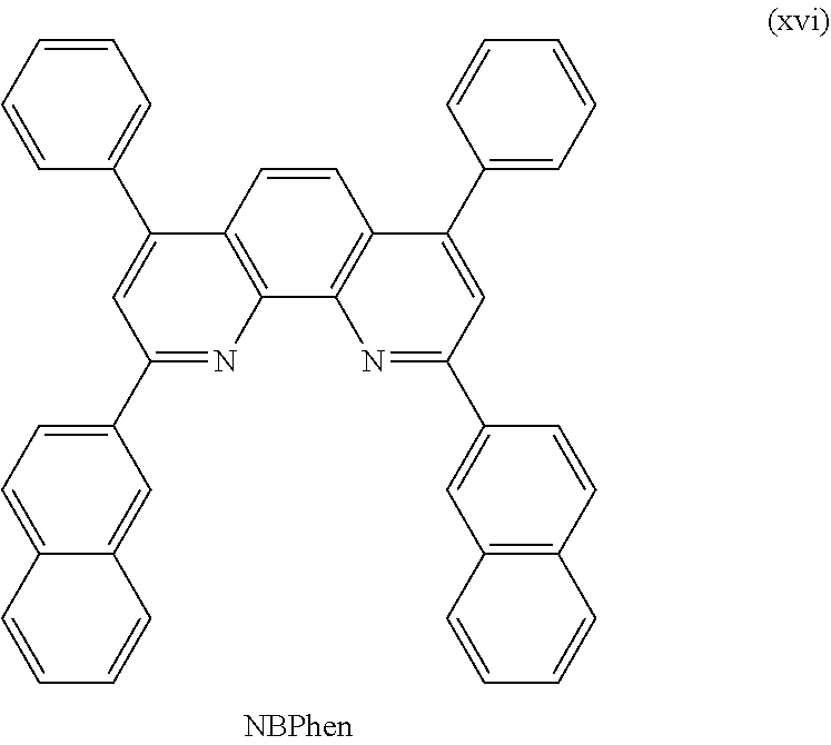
C12=C(C3=C(C=C1)C(C1=CC=CC=C1)=CC(C1=CC4=C(C=C1)C=CC=C4)=N3)N=C(C1=CC=C3C(=C1)C=CC=C3)C=C2C1=CC=CC=C1
